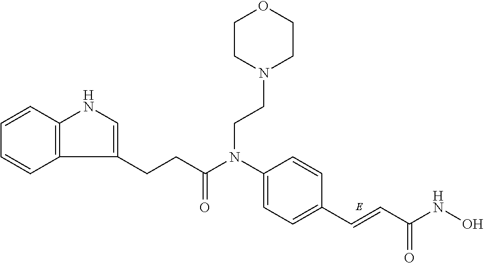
C1=CC2=C(C=C1)C(CCC(N(C1=CC=C(C=CC(NO)=O)C=C1)CCN1CCOCC1)=O)=CN2
